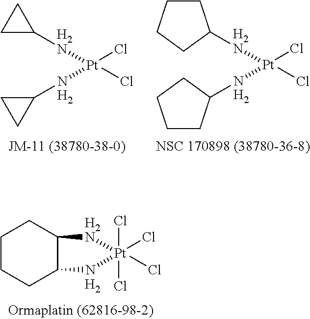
[H2N]([Pt](Cl)(NC1CC1)Cl)C1CC1.[H2].[H2].[H2N]([Pt](Cl)(NC1CCCC1)Cl)C1CCCC1.[H2].[H2N]1[Pt](Cl)(Cl)(Cl)(Cl)NC2CCCCC12
